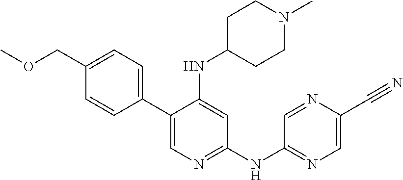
C1(C2=CC=C(COC)C=C2)=CN=C(NC2=NC=C(C#N)N=C2)C=C1NC1CCN(C)CC1
